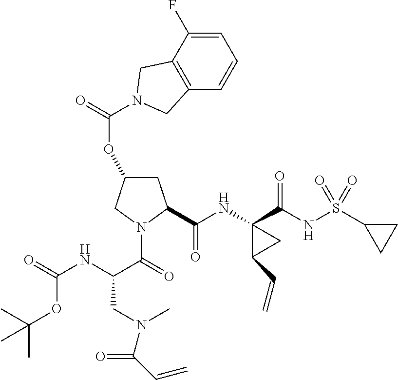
C12=C(C(F)=CC=C1)CN(C(=O)OC1CC(C(NC3(C(NS(C4CC4)(=O)=O)=O)C(C=C)C3)=O)N(C(=O)C(NC(=O)OC(C)(C)C)CN(C)C(C=C)=O)C1)C2
